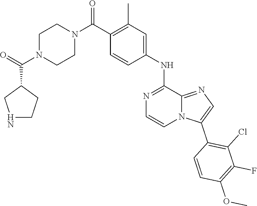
C1(C(N2CCN(C(C3CCNC3)=O)CC2)=O)=C(C)C=C(NC2=NC=CN3C2=NC=C3C2=C(Cl)C(F)=C(OC)C=C2)C=C1
